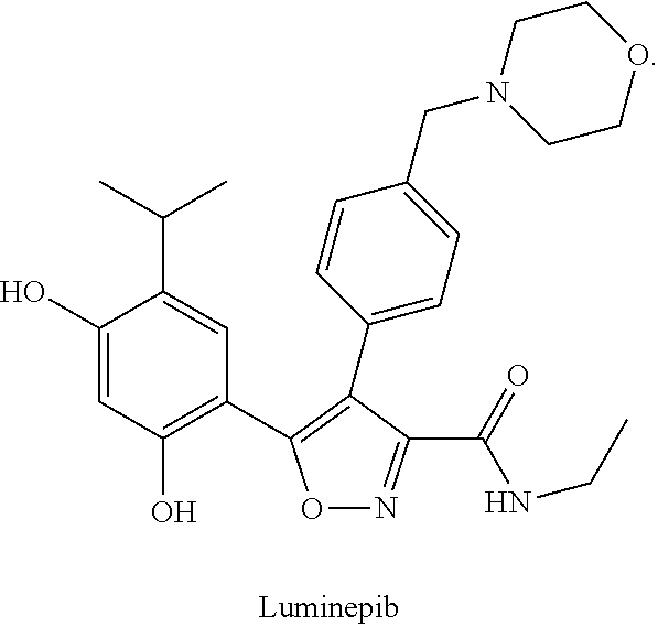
C1(O)=CC(O)=C(C2=C(C3=CC=C(CN4CCOCC4)C=C3)C(C(=O)NCC)=NO2)C=C1C(C)C
